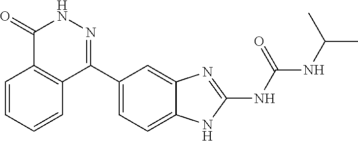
N(C(C)C)C(=O)NC1=NC2=CC(C3=NNC(=O)C4=C3C=CC=C4)=CC=C2N1
